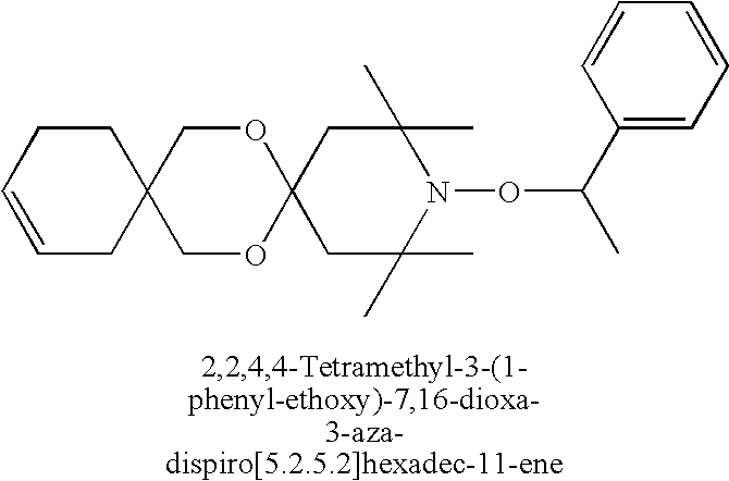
C12(CC(C)(C)N(OC(C)C3=CC=CC=C3)C(C)(C)C1)OCC1(CO2)CCC=CC1
